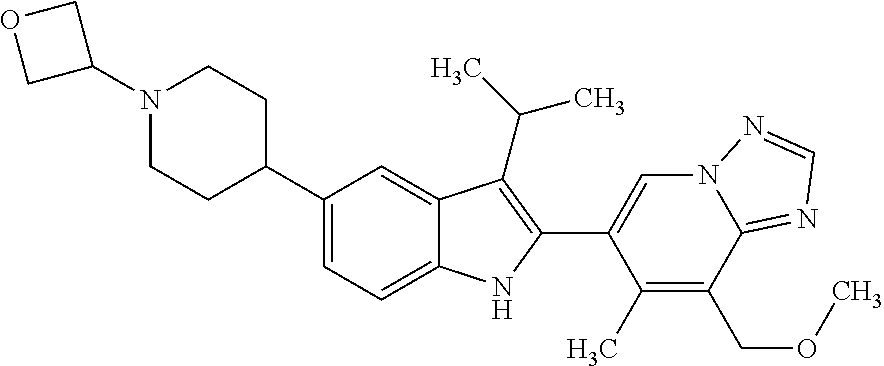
C1(N2CCC(C3=CC=C4C(=C3)C(C(C)C)=C(C3=CN5C(=NC=N5)C(COC)=C3C)N4)CC2)COC1
